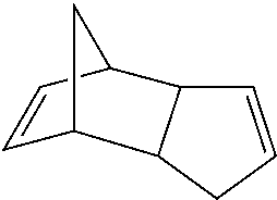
C1=CCC2C3C=CC(C12)C3
